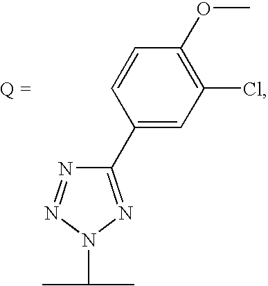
C1(C2=NN(C(C)C)N=N2)=CC(Cl)=C(OC)C=C1
